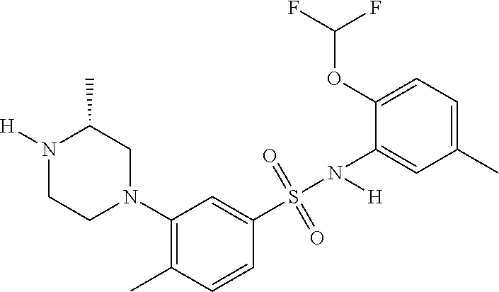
N1([H])CCN(C2=C(C)C=CC(S(N([H])C3=CC(C)=CC=C3OC(F)F)(=O)=O)=C2)CC1C
